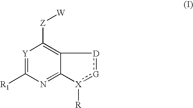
[Y]1=C([R1])N=C2C(=C1[Z][W])[D]:[G]:[X]2[R]
